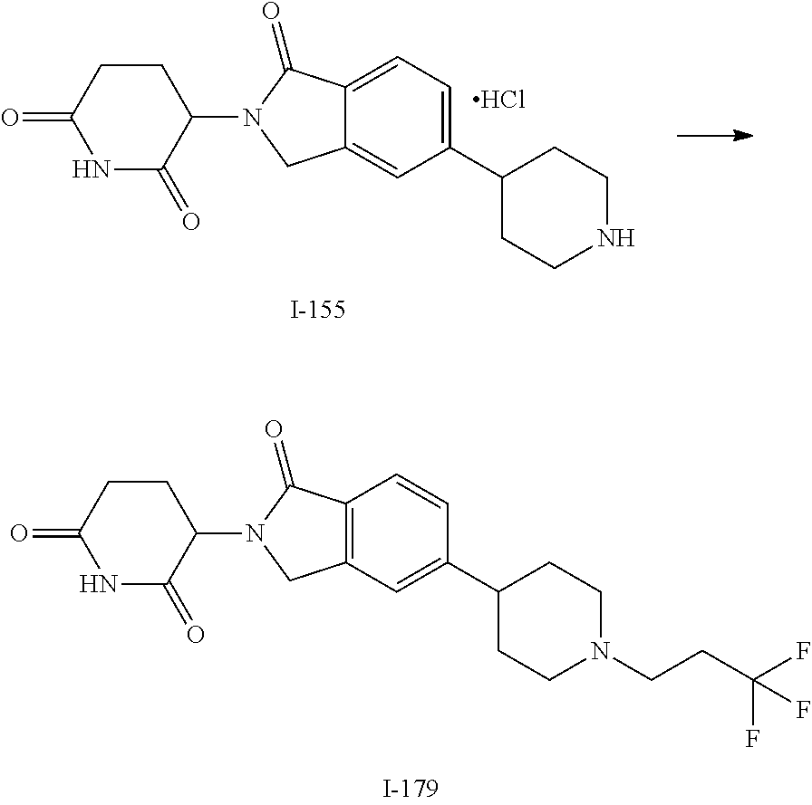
C12=CC(C3CCNCC3)=CC=C1C(=O)N(C1CCC(=O)NC1=O)C2.Cl.C12=C(C(=O)N(C3CCC(=O)NC3=O)C1)C=CC(C1CCN(CCC(F)(F)F)CC1)=C2
